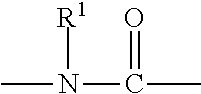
CN([R1])C(=O)C
